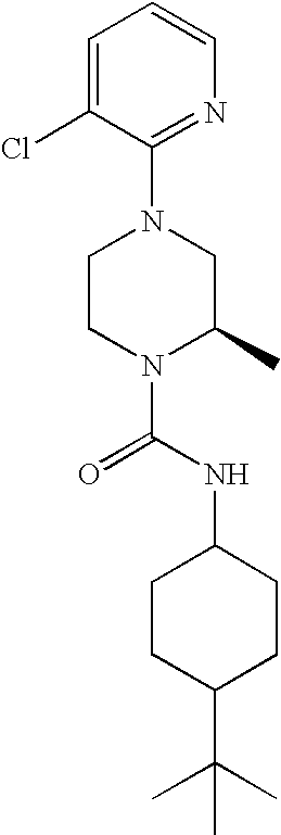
N1(C(NC2CCC(C(C)(C)C)CC2)=O)C(C)CN(C2=NC=CC=C2Cl)CC1
